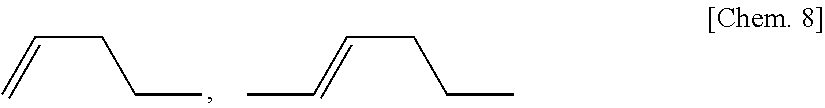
C(CC=C)C.C(CC=CC)C
